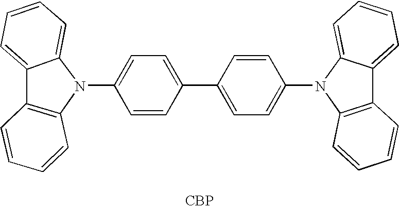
C1(N2C3=CC=CC=C3C3=C2C=CC=C3)=CC=C(C2=CC=C(N3C4=C(C5=CC=CC=C35)C=CC=C4)C=C2)C=C1.[CBP]
